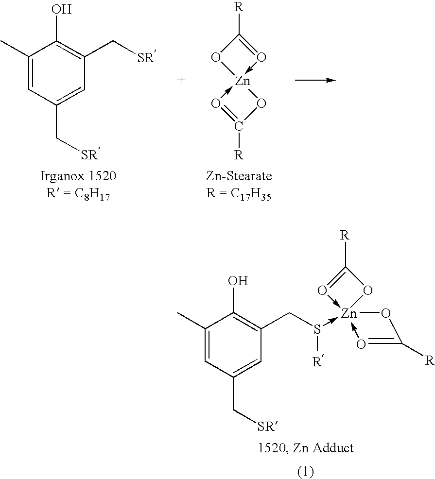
C1(C)=CC(C[SR])=CC(CS(->[Zn]23(-O=C([R])O2)-O=C([R])O3)[R])=C1O.C1(C)=CC(C[SR])=CC(C[SR])=C1O.C1([R])=O->[Zn]2(-O=C([R])O2)O1
